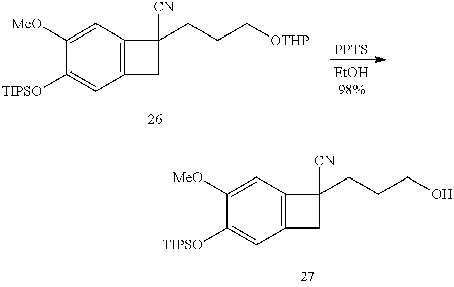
C1([MeO])=CC2=C(C=C1[TIPSO])CC2([CN])CCC[OTHP].[PPTS].C1([MeO])=CC2=C(C=C1[TIPSO])CC2([CN])CCCO
